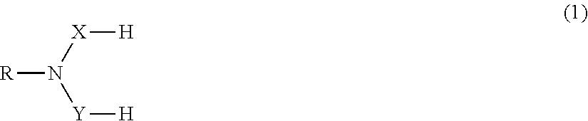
[R]N([X][H])[Y][H]
